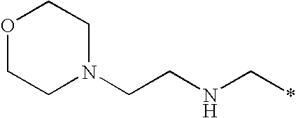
O1CCN(CCNC*)CC1
